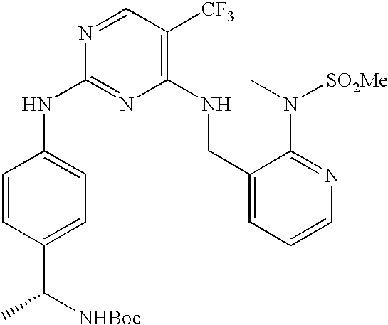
N1=CC([CF3])=C(NCC2=CC=CN=C2N(C)[SO2Me])N=C1NC1=CC=C(C([NHBoc])C)C=C1
